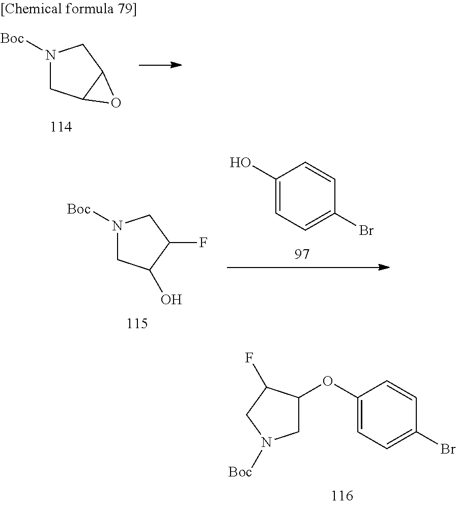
C1(OC2CN([Boc])CC2F)=CC=C(Br)C=C1.N1([Boc])CC(O)C(F)C1.C1(O)=CC=C(Br)C=C1.N1([Boc])CC2C(C1)O2
